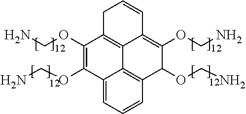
C12=CC=CC3=C1C1=C(C(OCN)=C2OCN)CC=CC1=C(OCN)C3OCN
